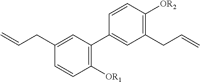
C1(CC=C)=CC(C2=CC(CC=C)=C([OR2])C=C2)=C([OR1])C=C1
